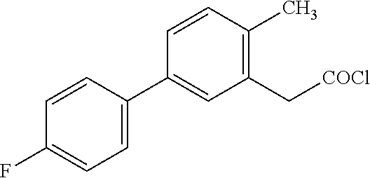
C1(F)=CC=C(C2=CC(C[COCl])=C(C)C=C2)C=C1
